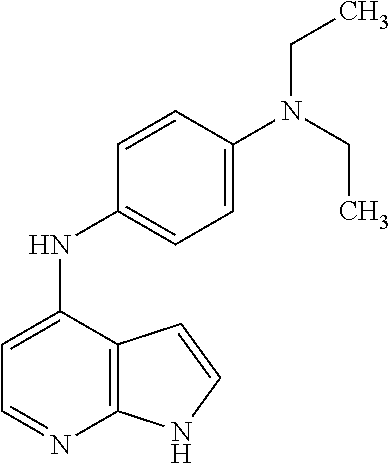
C12=C(C(NC3=CC=C(N(CC)CC)C=C3)=CC=N1)C=CN2
